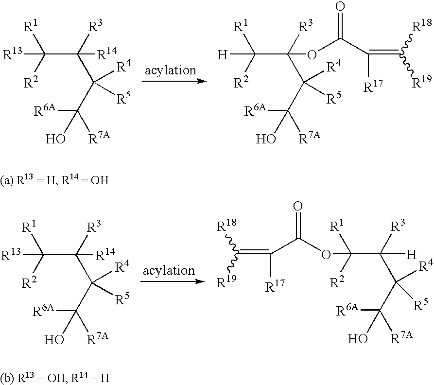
[R6A]C(C(C(C([R2])([R1])[H])([R3])OC(C(=C([R18])[R19])[R17])=O)([R4])[R5])(O)[R7A].[R6A]C(C(C(C([R2])([R1])[R13])([R3])[R14])([R4])[R5])(O)[R7A].[R2]C(C(C(C([R7A])(O)[R6A])([R4])[R5])([R3])[H])([R1])OC(C(=C([R18])[R19])[R17])=O.[R6A]C(C(C(C([R2])([R1])[R13])([R3])[R14])([R4])[R5])(O)[R7A]
